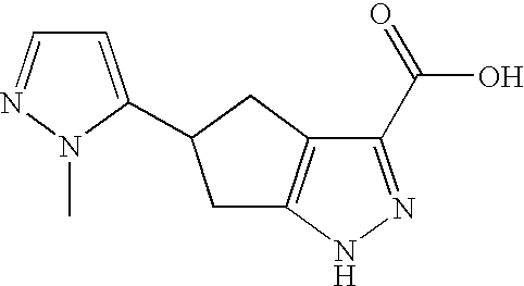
C1(C(=O)O)=NNC2=C1CC(C1=CC=NN1C)C2
